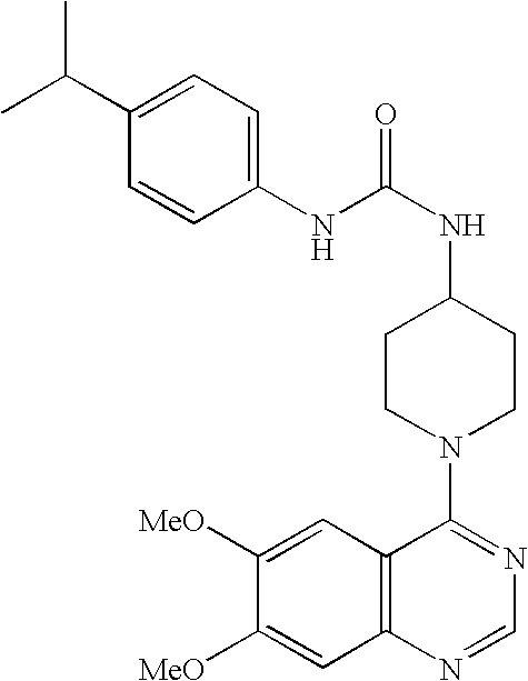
C1(NC(NC2CCN(C3=NC=NC4=C3C=C([MeO])C([MeO])=C4)CC2)=O)=CC=C(C(C)C)C=C1
